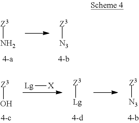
[Z3][N3].[Z3]N.[Lg][X].[Z3]O.[Z3][Lg].[Z3][N3]
